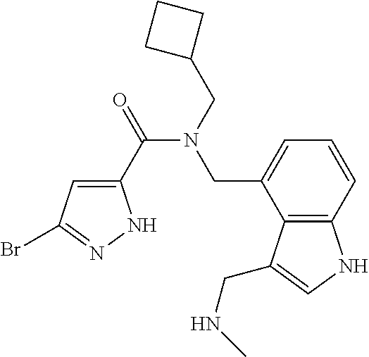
C1(C(=O)N(CC2CCC2)CC2=CC=CC3=C2C(CNC)=CN3)=CC(Br)=NN1
